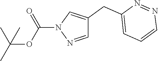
C(OC(N1N=CC(CC2=CC=CN=N2)=C1)=O)(C)(C)C
